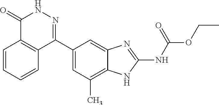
O(C(=O)NC1=NC2=CC(C3=NNC(=O)C4=C3C=CC=C4)=CC(C)=C2N1)CC
